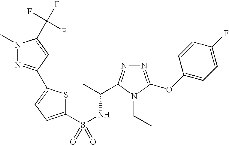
N1=C(OC2=CC=C(F)C=C2)N(CC)C(C(C)NS(=O)(C2=CC=C(C3=NN(C)C(C(F)(F)F)=C3)S2)=O)=N1
